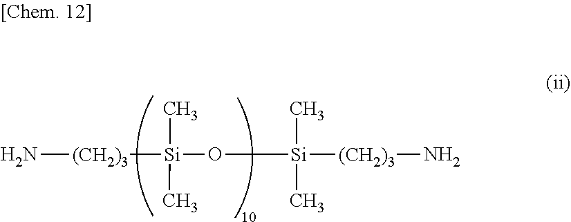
[Si](O[Si]([(CH2)3]N)(C)C)(C)(C)[(CH2)3]N
